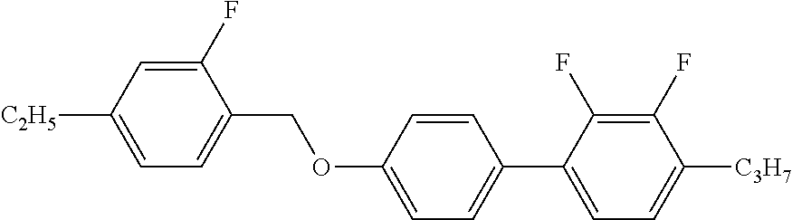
C1(F)=CC([C2H5])=CC=C1COC1=CC=C(C2=CC=C([C3H7])C(F)=C2F)C=C1
